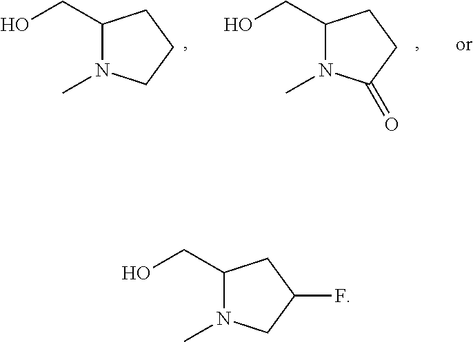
C1(CO)N(C)CCC1.C1(CO)N(C)C(=O)CC1.C1(CO)N(C)CC(F)C1
